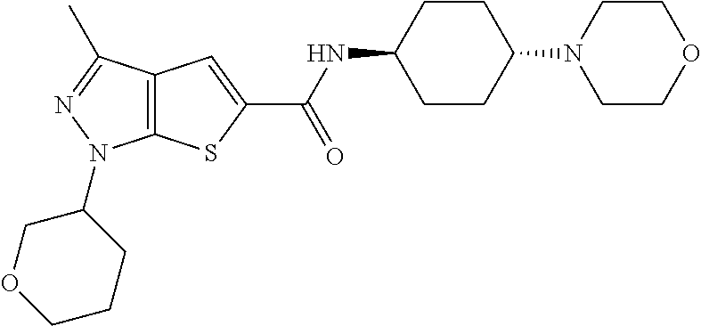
C12=C(SC(C(NC3CCC(N4CCOCC4)CC3)=O)=C1)N(C1COCCC1)N=C2C
